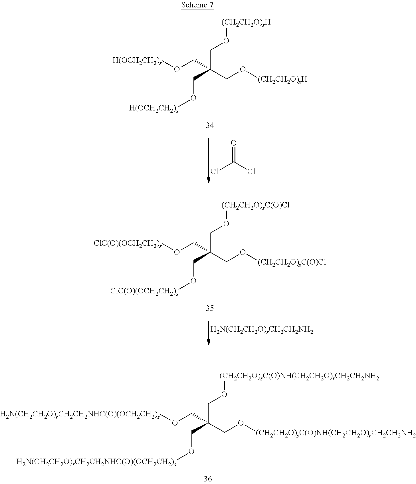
ClC(=O)Cl.C(O[H(OCH2CH2)s])C(CO[(CH2CH2O)sH])(CO[(CH2CH2O)sH])CO[H(OCH2CH2)s].C(O[ClC(O)(OCH2CH2)s])C(CO[(CH2CH2O)sC(O)Cl])(CO[(CH2CH2O)sC(O)Cl])CO[ClC(O)(OCH2CH2)s].C(O[H2N(CH2CH2O)rCH2CH2NHC(O)(OCH2CH2)s])C(CO[(CH2CH2O)sC(O)NH(CH2CH2O)rCH2CH2NH2])(CO[(CH2CH2O)sC(O)NH(CH2CH2O)rCH2CH2NH2])CO[H2N(CH2CH2O)rCH2CH2NHC(O)(OCH2CH2)s]
